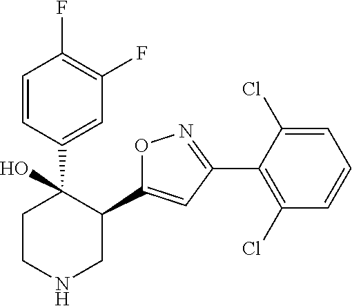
C1=CC(C2(O)CCNCC2C2=CC(C3=C(Cl)C=CC=C3Cl)=NO2)=CC(F)=C1F
